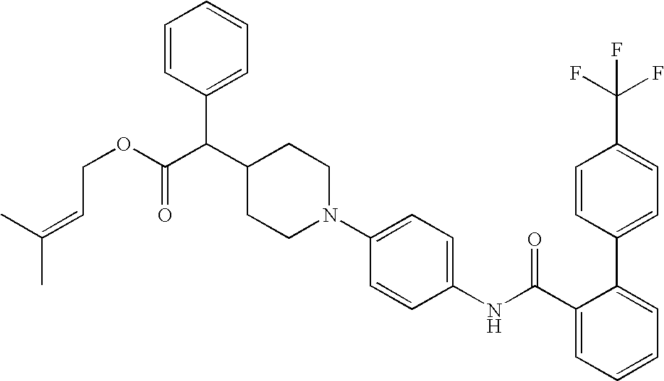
C1=C(C(F)(F)F)C=CC(C2=CC=CC=C2C(NC2=CC=C(N3CCC(C(C4=CC=CC=C4)C(OCC=C(C)C)=O)CC3)C=C2)=O)=C1
